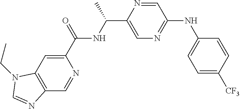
C1(C(=O)NC(C2=CN=C(NC3=CC=C([CF3])C=C3)C=N2)C)=CC2=C(C=N1)N=CN2CC
